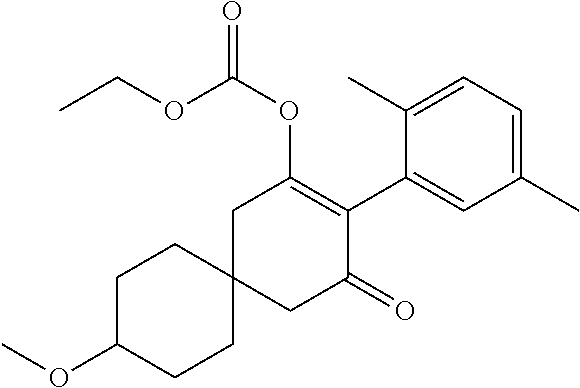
C1C(OC)CCC2(C1)CC(=O)C(C1=CC(C)=CC=C1C)=C(OC(OCC)=O)C2
